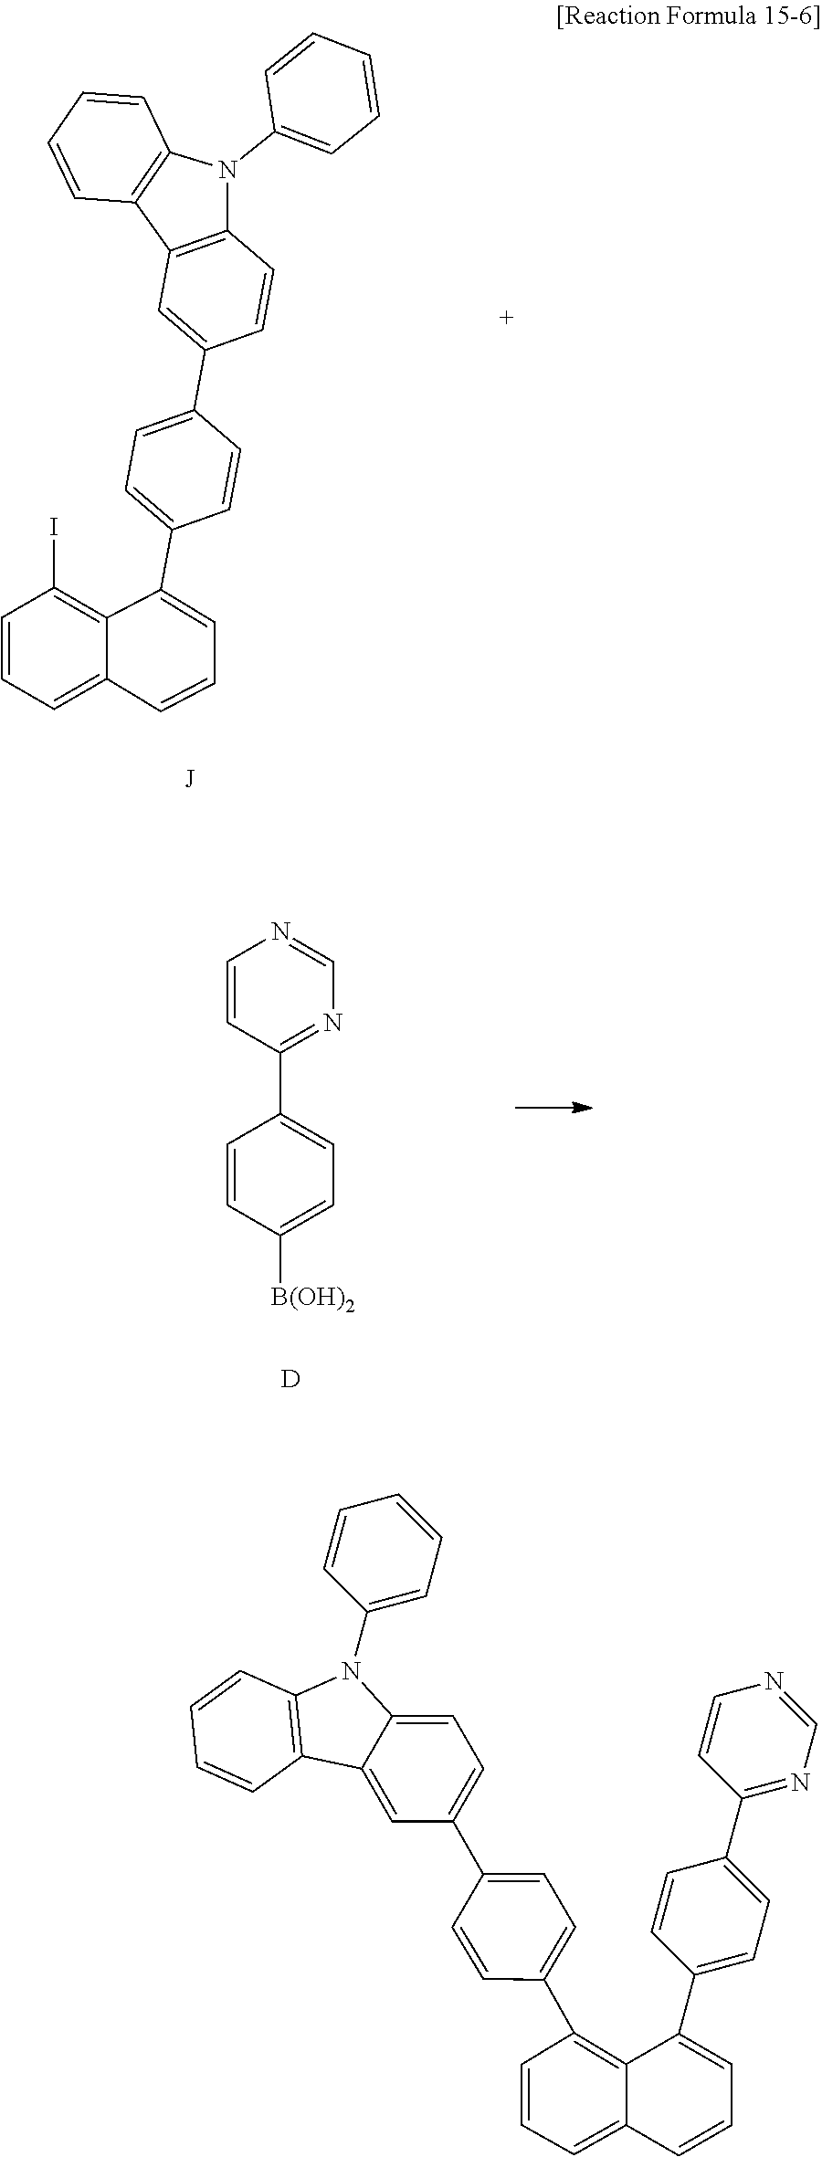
C1(C2=CC=CC3=CC=CC(I)=C23)=CC=C(C2=CC3=C(C=C2)N(C2=CC=CC=C2)C2=C3C=CC=C2)C=C1.C1=CC(C2=CC=C([B(OH)2])C=C2)=NC=N1.[D].C1=CC(C2=CC=C3C(=C2)C2=C(N3C3=CC=CC=C3)C=CC=C2)=CC=C1C1=C2C(=CC=C1)C=CC=C2C1=CC=C(C2=NC=NC=C2)C=C1
